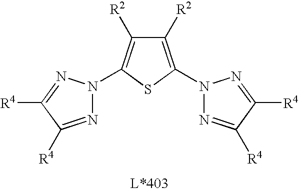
N1=C([R4])C([R4])=NN1C1=C([R2])C([R2])=C(N2N=C([R4])C([R4])=N2)S1
